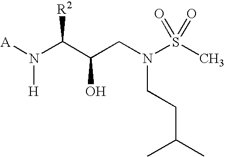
[A]N(C(C(CN(S(C)(=O)=O)CCC(C)C)O)[R2])[H]
